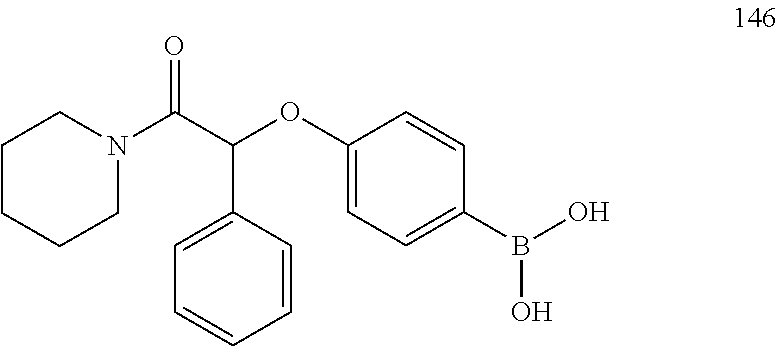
C1CN(C(C(OC2=CC=C(B(O)O)C=C2)C2=CC=CC=C2)=O)CCC1
